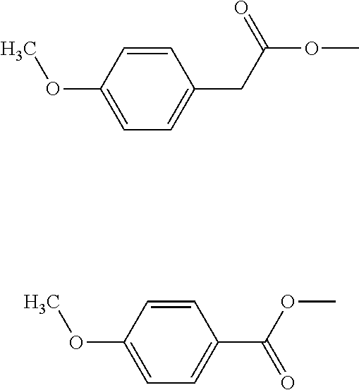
C1=C(OC)C=CC(CC(OC)=O)=C1.C1=C(OC)C=CC(C(OC)=O)=C1
